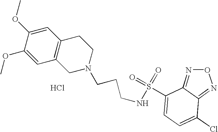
Cl.C1=C(OC)C(OC)=CC2=C1CCN(CCCNS(=O)(=O)C1=CC=C(Cl)C3=NON=C31)C2
